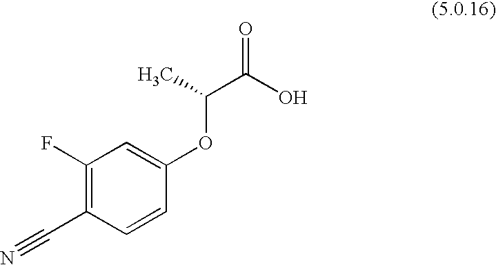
C1(F)=C(C#N)C=CC(OC(C)C(O)=O)=C1
